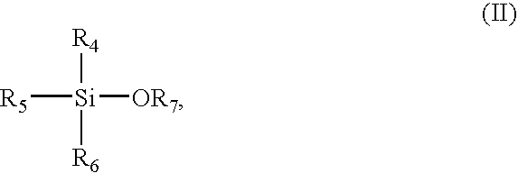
[R5][Si]([OR7])([R6])[R4]
